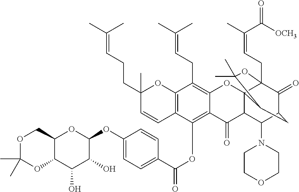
C12C(COC(C)(C)O1)OC(OC1=CC=C(C(OC3=C4C(=C(CC=C(C)C)C5=C3C=CC(C)(CCC=C(C)C)O5)OC35C(C4=O)C(N4CCOCC4)C4C(=O)C3(CC=C(C)C(=O)[OCH3])OC(C)(C)C5C4)=O)C=C1)C(O)C2O
